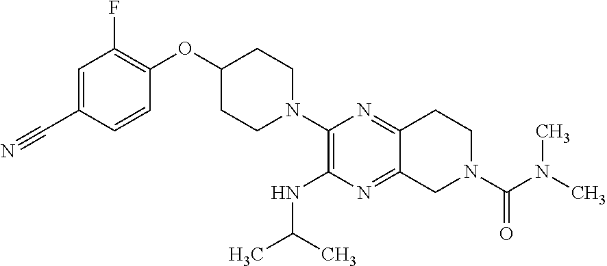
C1=C(C#N)C=CC(OC2CCN(C3=C(NC(C)C)N=C4C(=N3)CCN(C(=O)N(C)C)C4)CC2)=C1F
